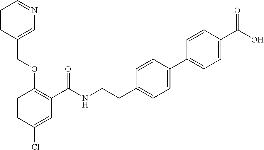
C1=CC(Cl)=CC(C(NCCC2=CC=C(C3=CC=C(C(O)=O)C=C3)C=C2)=O)=C1OCC1=CN=CC=C1
